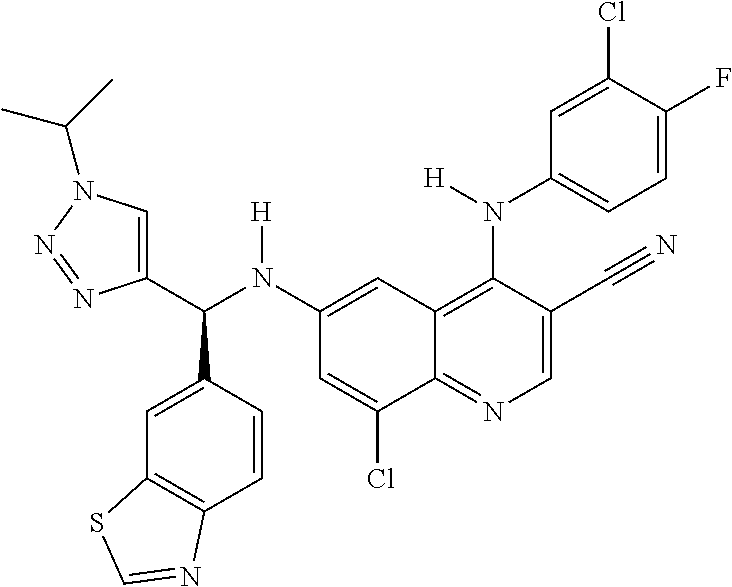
C1(N(C(C2=CN(C(C)C)N=N2)C2=CC3=C(C=C2)N=CS3)[H])=CC2=C(N(C3=CC=C(F)C(Cl)=C3)[H])C(C#N)=CN=C2C(Cl)=C1
